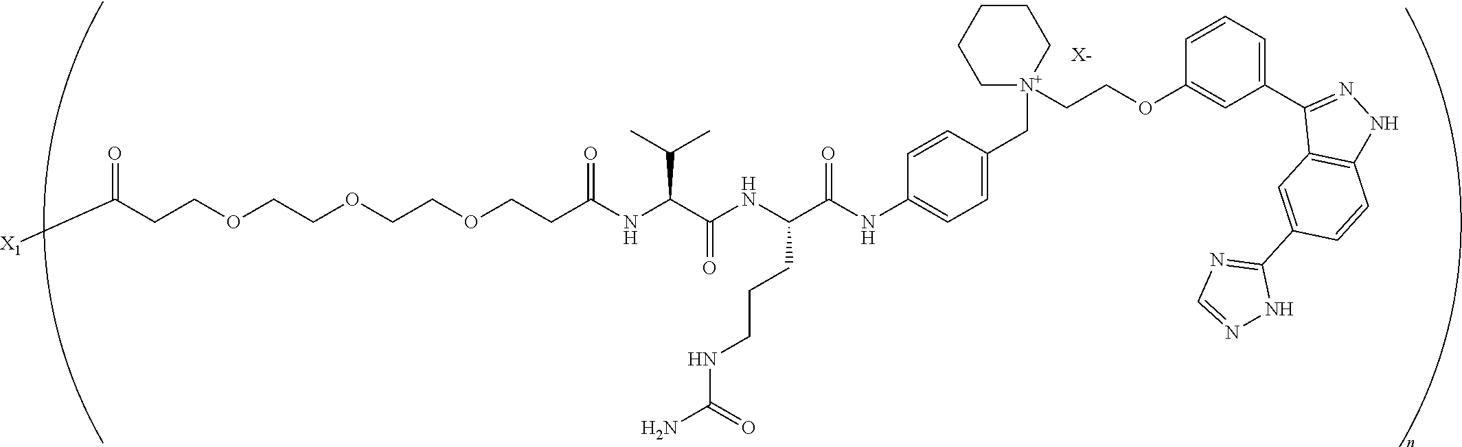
[X-].C(COCCOCCOCCC(NC(C(NC(C(NC1=CC=C(C[N+]2(CCOC3=CC(C4=NNC5=C4C=C(C4=NC=NN4)C=C5)=CC=C3)CCCCC2)C=C1)=O)CCCNC(=O)N)=O)C(C)C)=O)C([X1])=O
